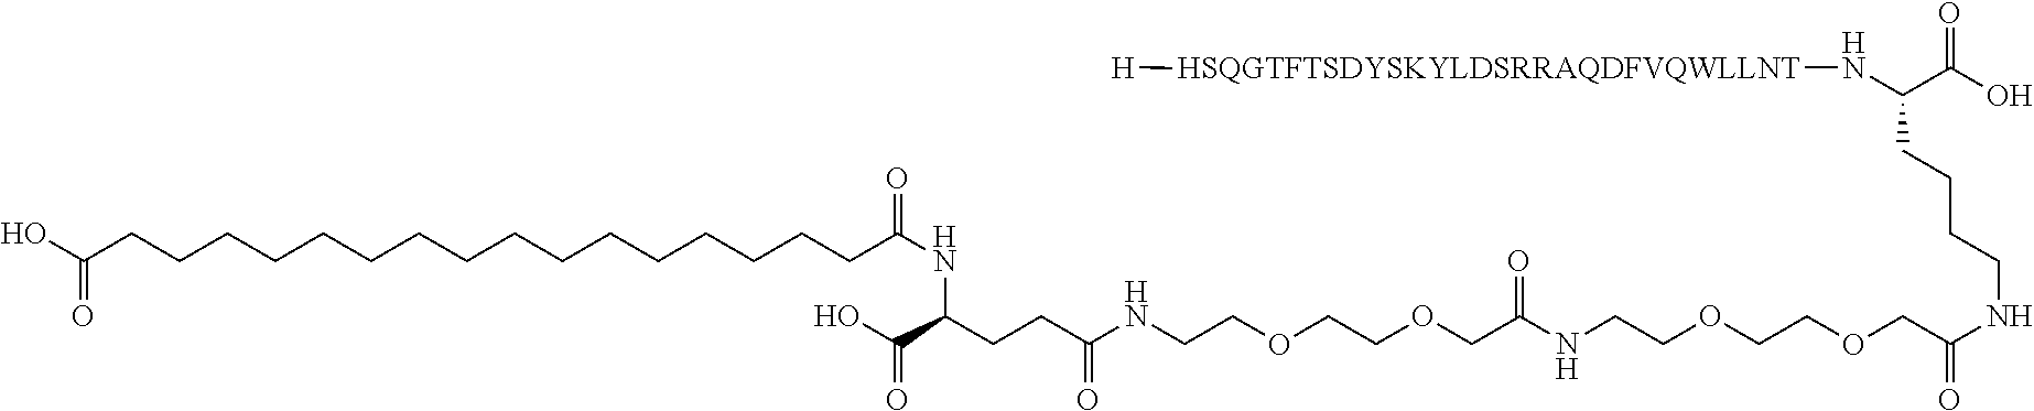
C(CCC(NCCOCCOCC(NCCOCCOCC(NCCCCC(N[HSQGTFTSDYSKYLDSRRAQDFVQWLLNT][H])C(=O)O)=O)=O)=O)(NC(CCCCCCCCCCCCCCCCC(O)=O)=O)C(=O)O
